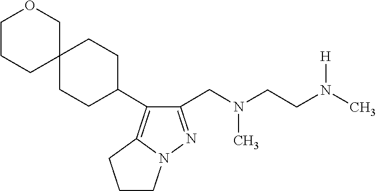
CN(CC1=NN2C(=C1C1CCC3(CC1)COCCC3)CCC2)CCN([H])C
